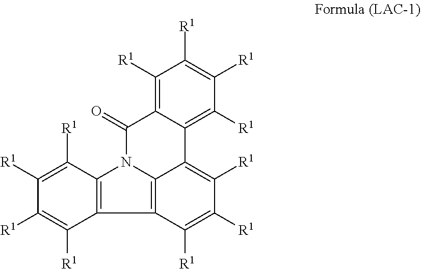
C1([R1])=C([R1])C2=C(C([R1])=C1[R1])C1=C3N2C(=O)C2=C([R1])C([R1])=C([R1])C([R1])=C2C3=C([R1])C([R1])=C1[R1]
